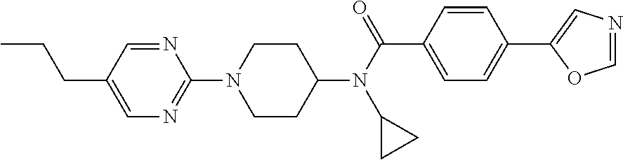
C1CC(N(C(C2=CC=C(C3=CN=CO3)C=C2)=O)C2CC2)CCN1C1=NC=C(CCC)C=N1
